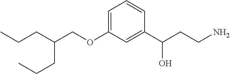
C(OC1=CC=CC(C(CCN)O)=C1)C(CCC)CCC
